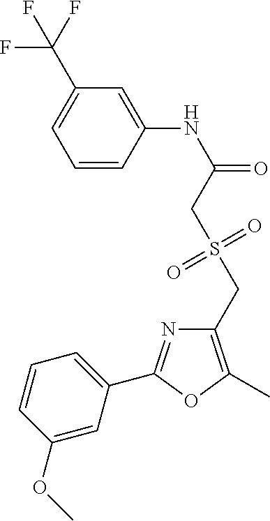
C1=CC(NC(=O)CS(CC2=C(C)OC(C3=CC=CC(OC)=C3)=N2)(=O)=O)=CC(C(F)(F)F)=C1
